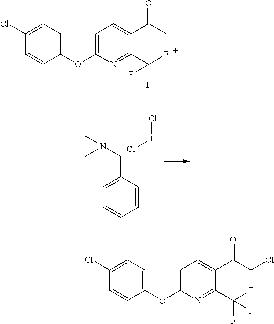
C1=C(OC2=CC=C(Cl)C=C2)N=C(C(F)(F)F)C(C(C)=O)=C1.C1=C(OC2=CC=C(Cl)C=C2)N=C(C(F)(F)F)C(C(CCl)=O)=C1.C1=C(C[N+](C)(C)C)C=CC=C1.Cl[I-]Cl
